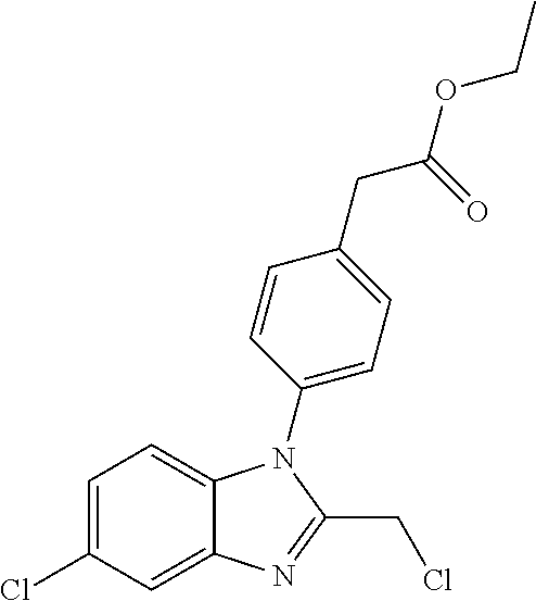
C12=CC=C(Cl)C=C1N=C(CCl)N2C1=CC=C(CC(=O)OCC)C=C1
